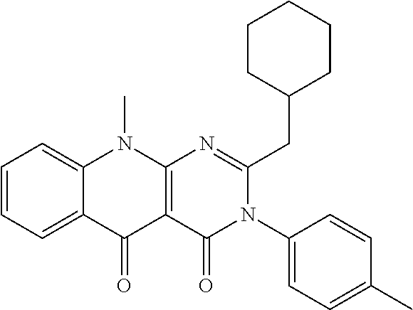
C1=CC=C2C(=C1)N(C)C1=C(C2=O)C(=O)N(C2=CC=C(C)C=C2)C(CC2CCCCC2)=N1
